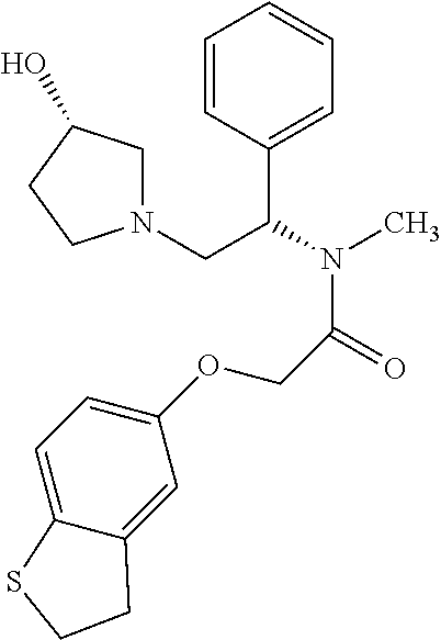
C1=CC(C(N(C)C(=O)COC2=CC=C3C(=C2)CCS3)CN2CC(O)CC2)=CC=C1
